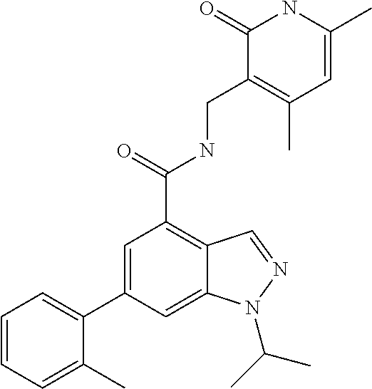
C1=CC=C(C)C(C2=CC(C(NCC3=C(C)C=C(C)NC3=O)=O)=C3C(=C2)N(C(C)C)N=C3)=C1
